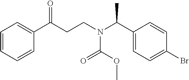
C1=CC=CC(C(CCN(C(C2=CC=C(Br)C=C2)C)C(OC)=O)=O)=C1
